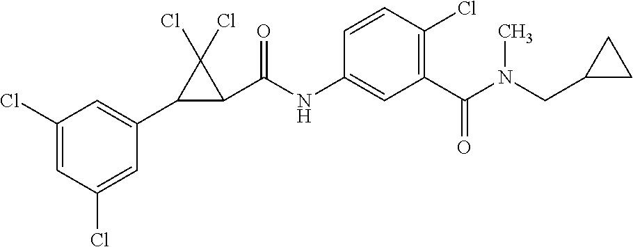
C1(Cl)=CC(Cl)=CC(C2C(C(NC3=CC(C(N(CC4CC4)C)=O)=C(Cl)C=C3)=O)C2(Cl)Cl)=C1
